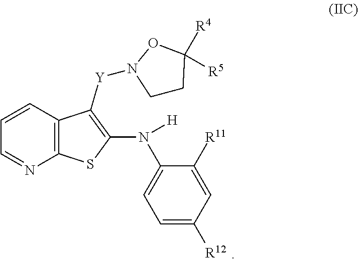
C1=NC2=C(C=C1)C([Y]N1CCC([R4])([R5])O1)=C(N(C1=CC=C([R12])C=C1[R11])[H])S2
